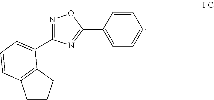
N1=C(C2=CC=CC3=C2CCC3)N=C(C2=CC=CC=C2)O1
